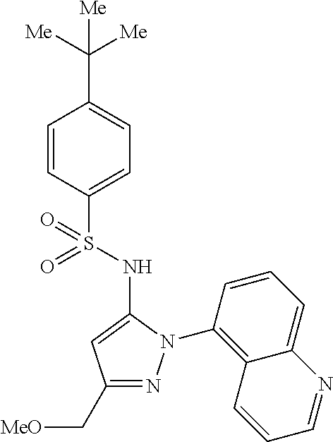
C1=CC(S(=O)(NC2=CC(C[OMe])=NN2C2=C3C(=CC=C2)N=CC=C3)=O)=CC=C1C([Me])([Me])[Me]
